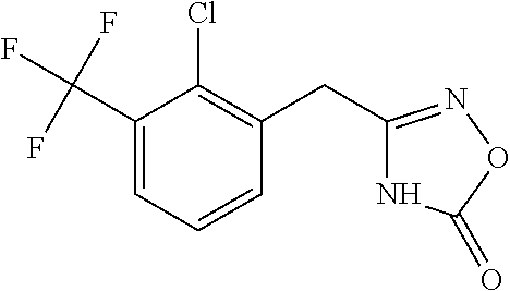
N1C(CC2=C(Cl)C(C(F)(F)F)=CC=C2)=NOC1=O
